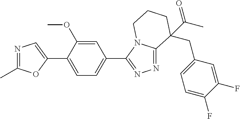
N1=C(C)OC(C2=CC=C(C3=NN=C4N3CCCC4(CC3=CC=C(F)C(F)=C3)C(=O)C)C=C2OC)=C1
